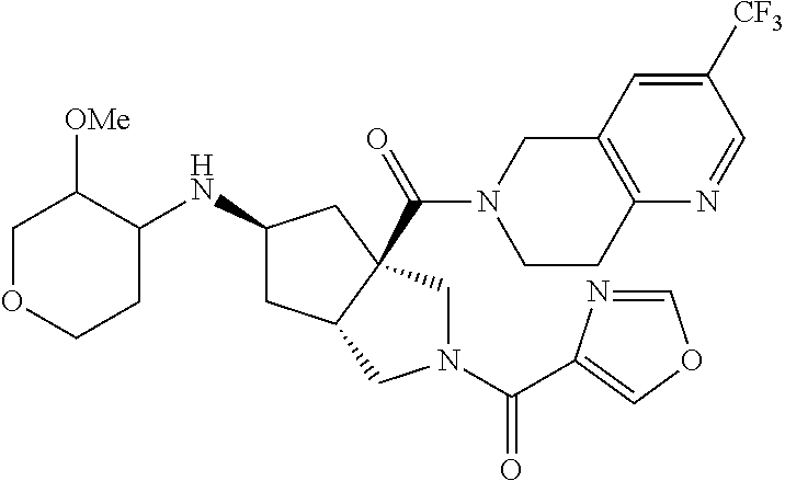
C1OCCC(NC2CC3C(C(=O)N4CCC5=C(C4)C=C([CF3])C=N5)(C2)CN(C(=O)C2=COC=N2)C3)C1[OMe]
